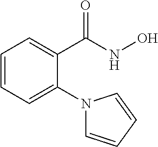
C1=CC=C(N2C=CC=C2)C(C(=O)NO)=C1
